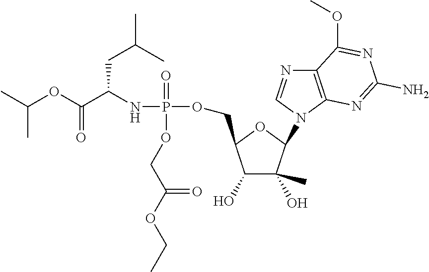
O(C(C(NP(OCC1C(O)C(O)(C)C(N2C=NC3=C2N=C(N)N=C3OC)O1)(=O)OCC(OCC)=O)CC(C)C)=O)C(C)C
